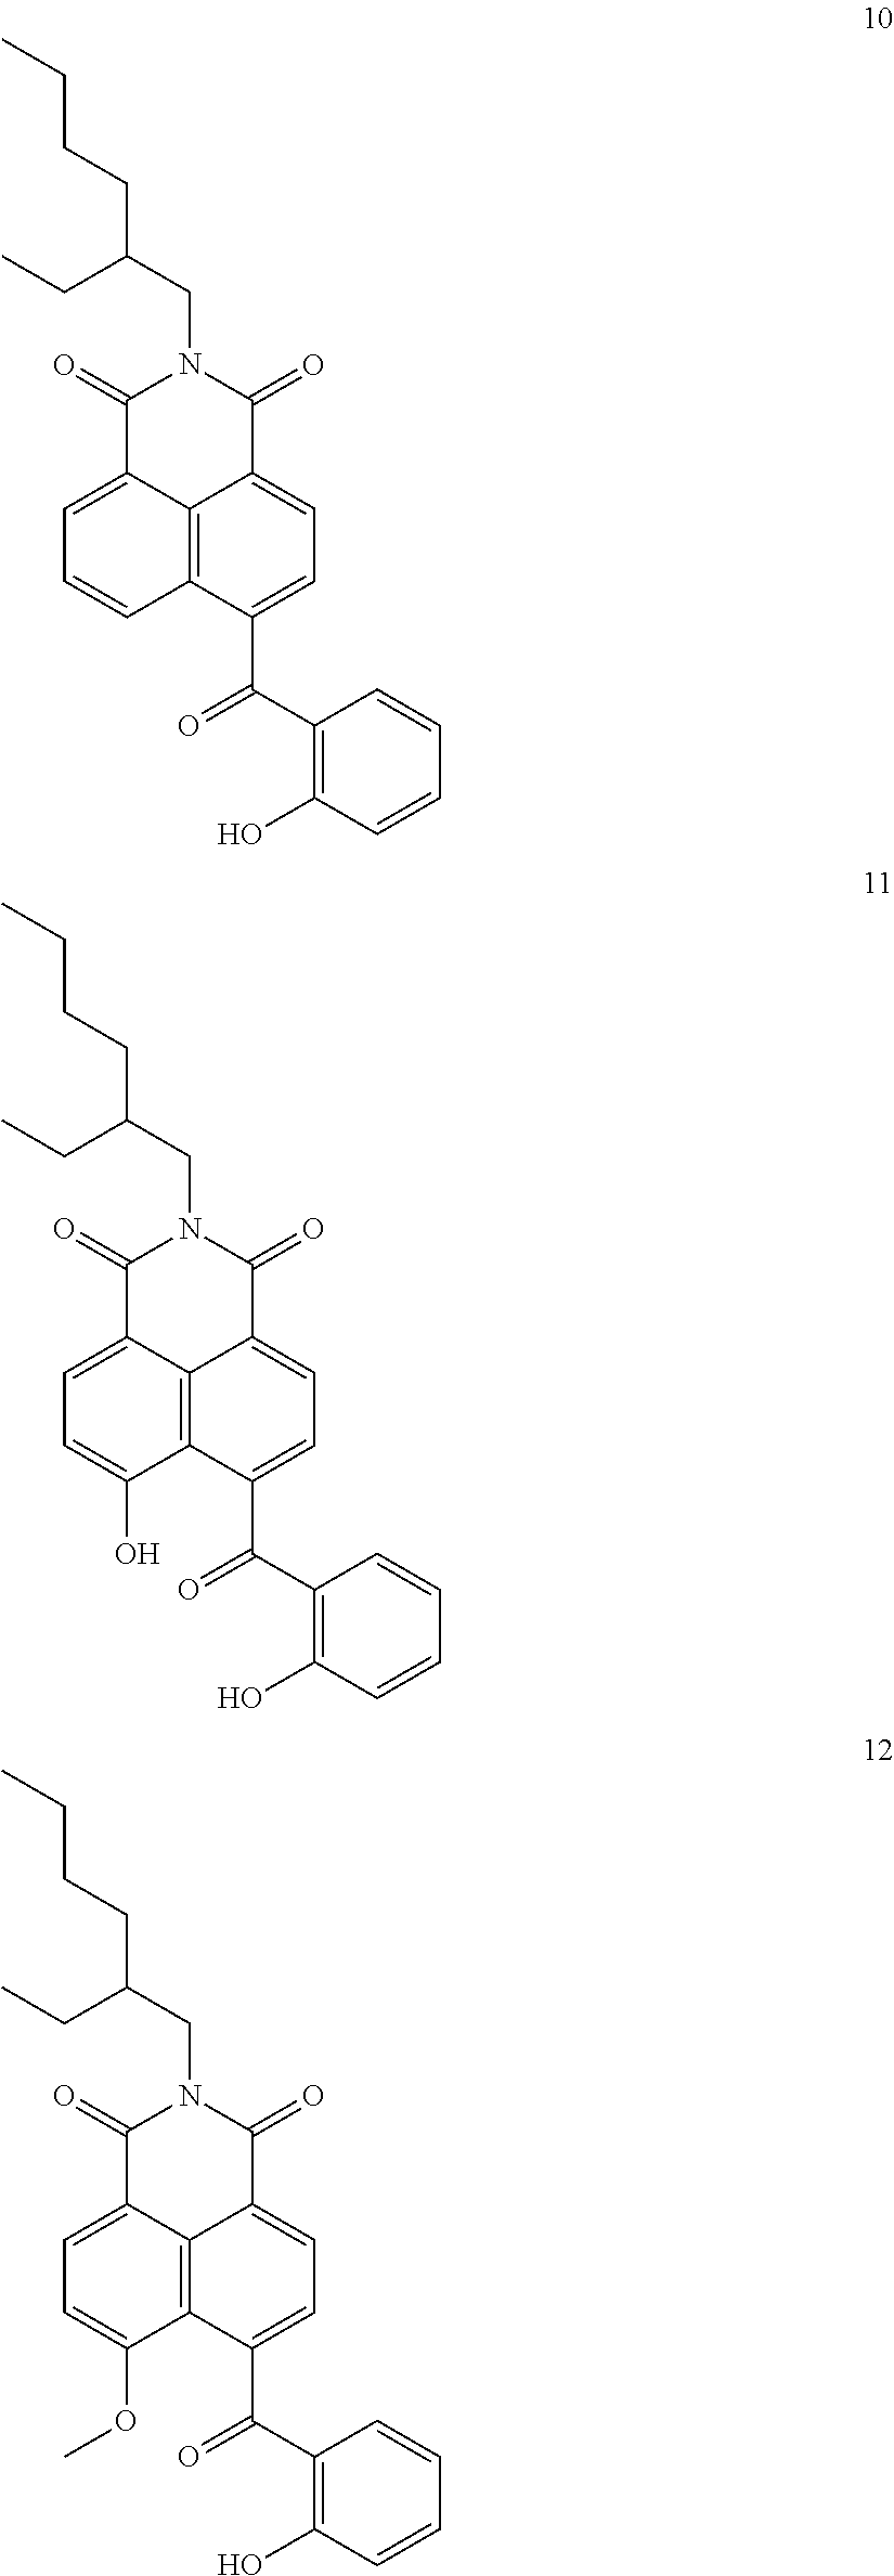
C12=C3C(=CC=C1)C(=O)N(CC(CC)CCCC)C(=O)C3=CC=C2C(C1=C(O)C=CC=C1)=O.C12=C3C(=CC=C1O)C(=O)N(CC(CC)CCCC)C(=O)C3=CC=C2C(C1=C(O)C=CC=C1)=O.C12=C3C(=CC=C1OC)C(=O)N(CC(CC)CCCC)C(=O)C3=CC=C2C(C1=C(O)C=CC=C1)=O
